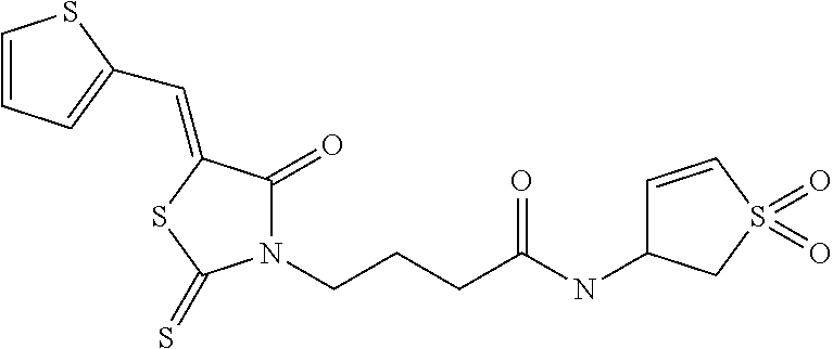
C1=CC=C(C=C2C(=O)N(CCCC(NC3C=CS(=O)(=O)C3)=O)C(=S)S2)S1
